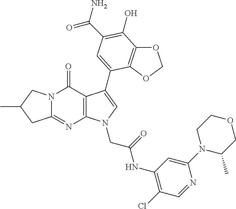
C12=NC3=C(C(=O)N1CC(C)C2)C(C1=CC(C(N)=O)=C(O)C2=C1OCO2)=CN3CC(=O)NC1=C(Cl)C=NC(N2C(C)COCC2)=C1
